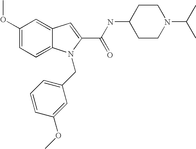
C1(OC)=CC=C2C(=C1)C=C(C(NC1CCN(C(C)C)CC1)=O)N2CC1=CC=CC(OC)=C1
